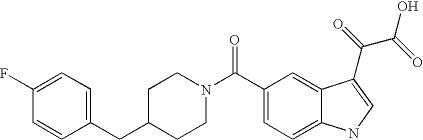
C(C1CCN(C(=O)C2=CC=C3C(=C2)C(C(=O)C(=O)O)=CN3)CC1)C1=CC=C(F)C=C1
